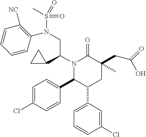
C1=C(C2CC(C)(CC(=O)O)C(=O)N(C(CN(S(=O)(=O)C)C3=C([NC])C=CC=C3)C3CC3)C2C2=CC=C(Cl)C=C2)C=C(Cl)C=C1
